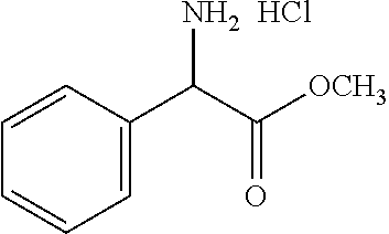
C1=C(C(C([OCH3])=O)N)C=CC=C1.Cl
